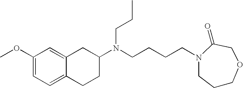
COC1=CC=C2C(=C1)CC(N(CCCCN1CCCOCC1=O)CCC)CC2
